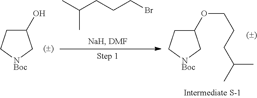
C1(O)CC[NBoc]C1.CC(CCCBr)C.C1(OCCCC(C)C)CC[NBoc]C1
